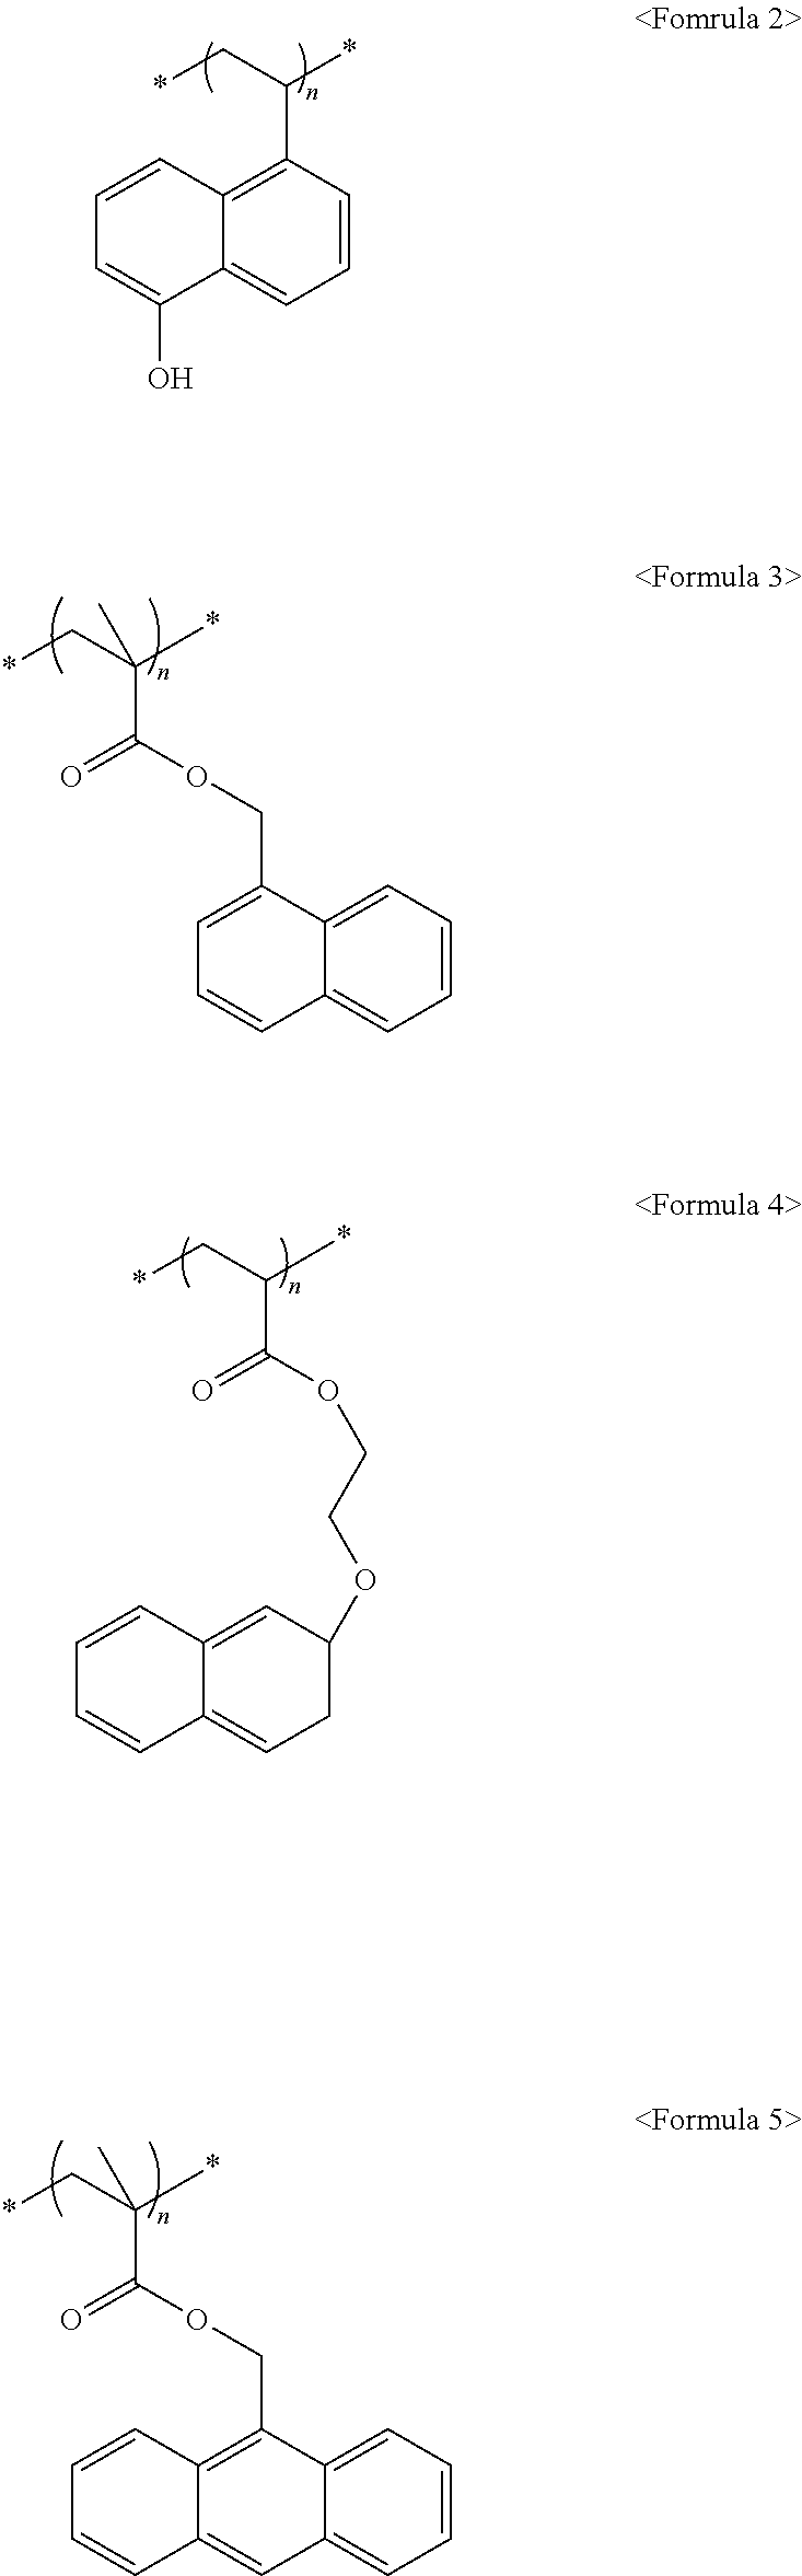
C1=CC(C(C*)*)=C2C(=C1)C(O)=CC=C2.C1=CC=C2C(=C1)C=CC=C2COC(=O)C(*)(C*)C.C(OC(=O)C(*)C*)COC1C=C2C(=CC1)C=CC=C2.C1=CC=C2C(=C1)C=C1C(=C2COC(=O)C(*)(C*)C)C=CC=C1
